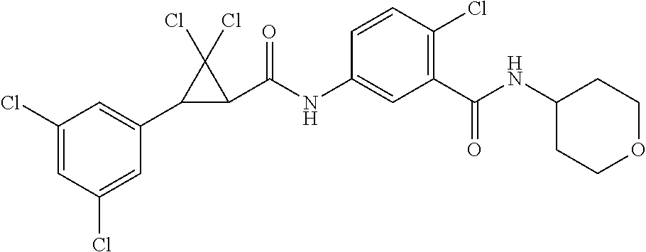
C1(Cl)=CC(Cl)=CC(C2C(C(NC3=CC(C(NC4CCOCC4)=O)=C(Cl)C=C3)=O)C2(Cl)Cl)=C1
